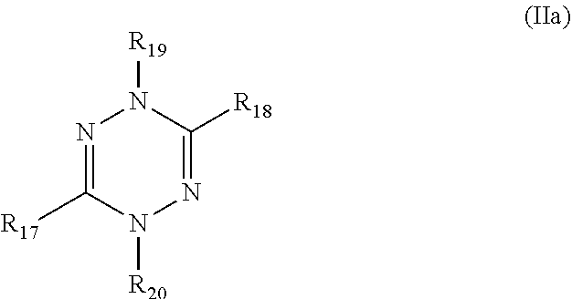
N1=C([R17])N([R20])N=C([R18])N1[R19]
